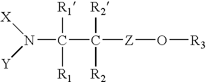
N(C(C([Z]O[R3])([R2])[R2])([R1])[R1])([X])[Y]
